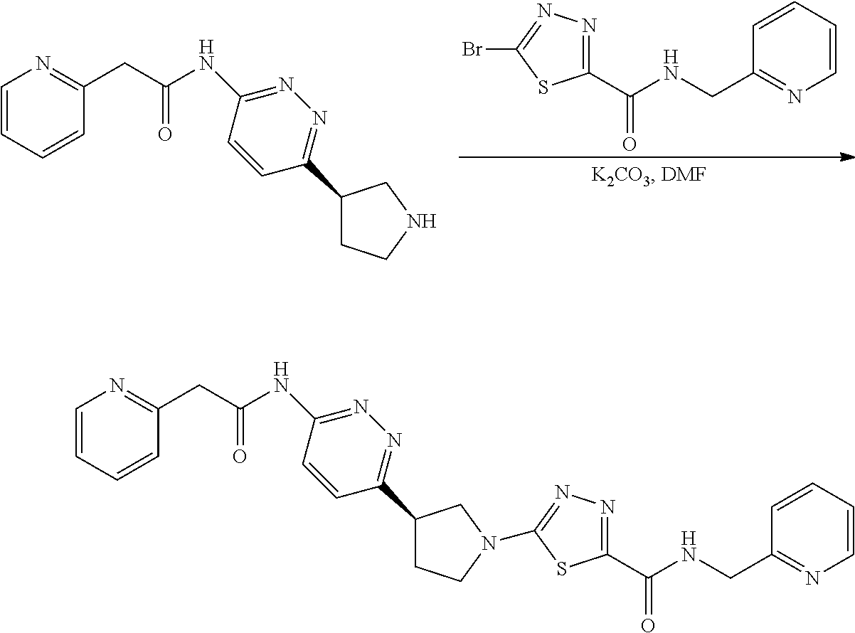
C1(C(NCC2=NC=CC=C2)=O)=NN=C(Br)S1.C1(C2=NN=C(NC(CC3=NC=CC=C3)=O)C=C2)CCNC1.C1(C2=NN=C(NC(CC3=NC=CC=C3)=O)C=C2)CCN(C2=NN=C(C(NCC3=NC=CC=C3)=O)S2)C1
